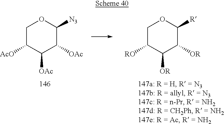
C1C([AcO])C([OAc])C([OAc])C([N3])O1.C1C([RO])C([OR])C([OR])C([R])O1
